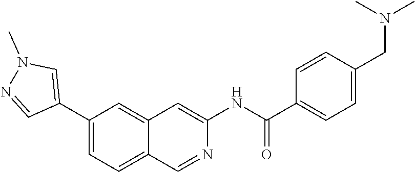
C1(C2=CN(C)N=C2)=CC=C2C(=C1)C=C(NC(C1=CC=C(CN(C)C)C=C1)=O)N=C2
